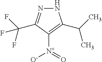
[N+](C1=C(C(C)C)NN=C1C(F)(F)F)([O-])=O
